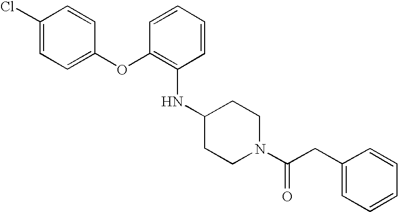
C1(Cl)=CC=C(OC2=C(NC3CCN(C(CC4=CC=CC=C4)=O)CC3)C=CC=C2)C=C1
